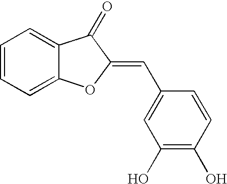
C1=CC=C2C(=C1)C(=O)C(=CC1=CC(O)=C(O)C=C1)O2
